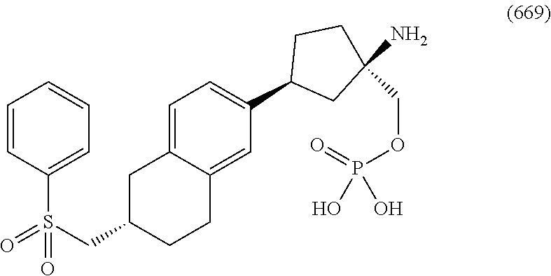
C1=CC(S(CC2CCC3=CC(C4CC(N)(COP(=O)(O)O)CC4)=CC=C3C2)(=O)=O)=CC=C1
